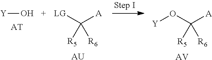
[Y]O.[AT].O(C([A])([R5])[R6])[Y].[AV].[LG]C([A])([R5])[R6].[AU]
